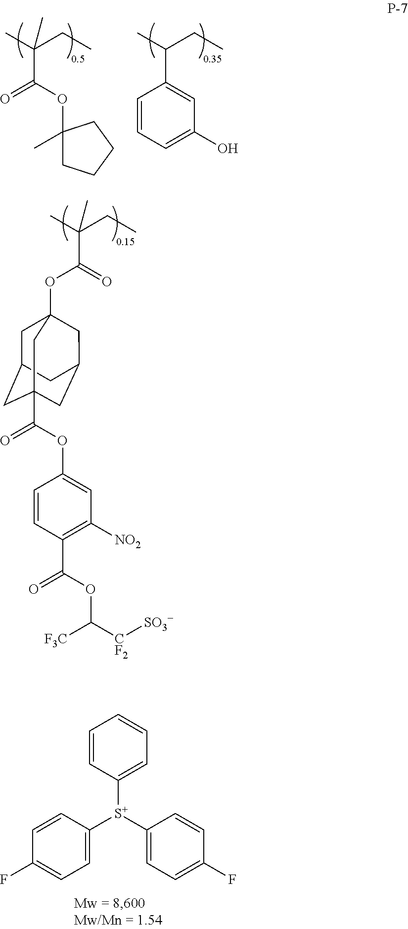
C1(C(C)CC)=CC(O)=CC=C1.C1(OC(=O)C(C)(CC)C)(C)CCCC1.C1=CC([S+](C2=CC=C(F)C=C2)C2=CC=C(F)C=C2)=CC=C1.O=C(OC12CC3CC(C(=O)OC4=CC([NO2])=C(C(=O)OC([F3C])[CF2][SO3-])C=C4)(CC(C1)C3)C2)C(C)(CC)C
